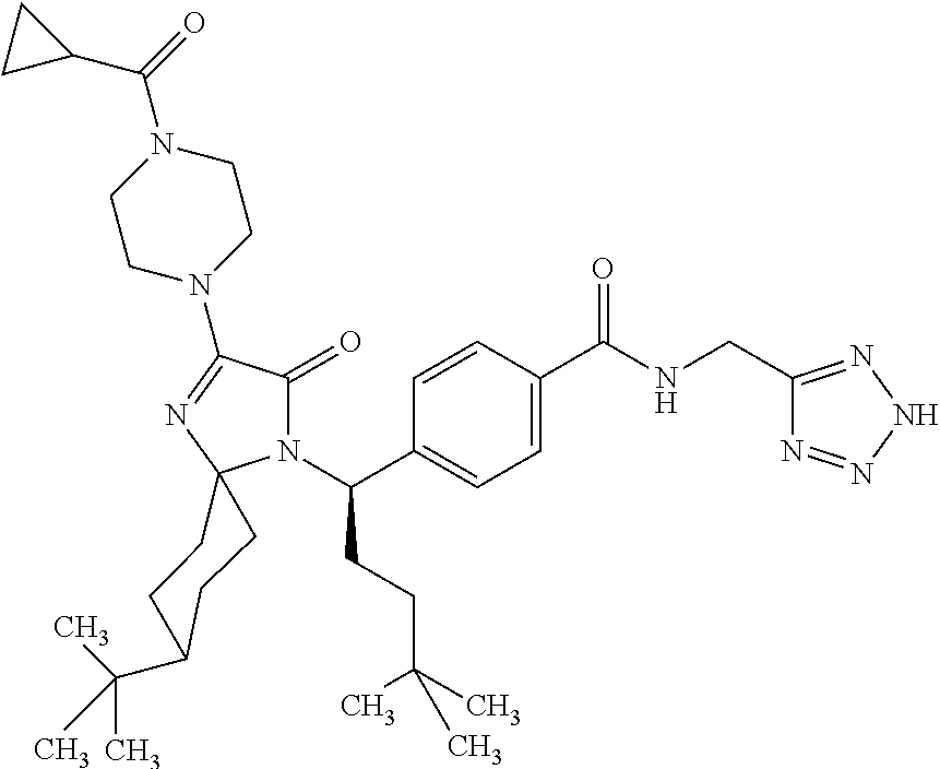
C1=C(C(=O)NCC2=NNN=N2)C=CC(C(N2C(=O)C(N3CCN(C(=O)C4CC4)CC3)=NC23CCC(C(C)(C)C)CC3)CCC(C)(C)C)=C1
